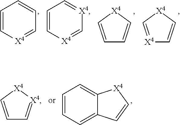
C1=C[X4]=CC=C1.C1=C[X4]=C[X4]=C1.C1=C[X4]C=C1.[X4]1=C[X4]C=C1.C1=C[X4][X4]=C1.C1=CC=C2C(=C1)[X4]C=C2
